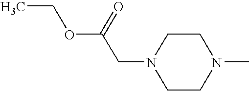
C1CN(C)CCN1CC(=O)OCC
